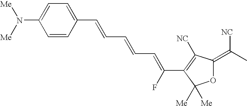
C1=CC(C=CC=CC=C(C2=C([NC])C(=C(C)[NC])OC2([Me])[Me])F)=CC=C1N([Me])[Me]
